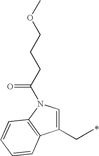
C1(CC)=CN(C(CCCOC)=O)C2=C1C=CC=C2
